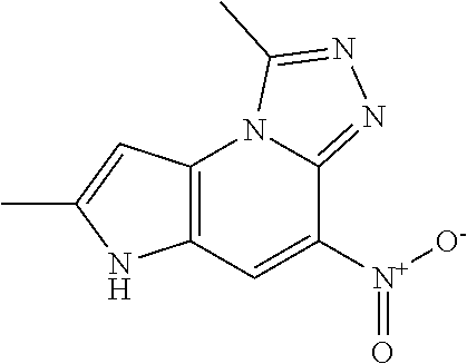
C12=C(C=C([N+]([O-])=O)C3=NN=C(C)N13)NC(C)=C2
